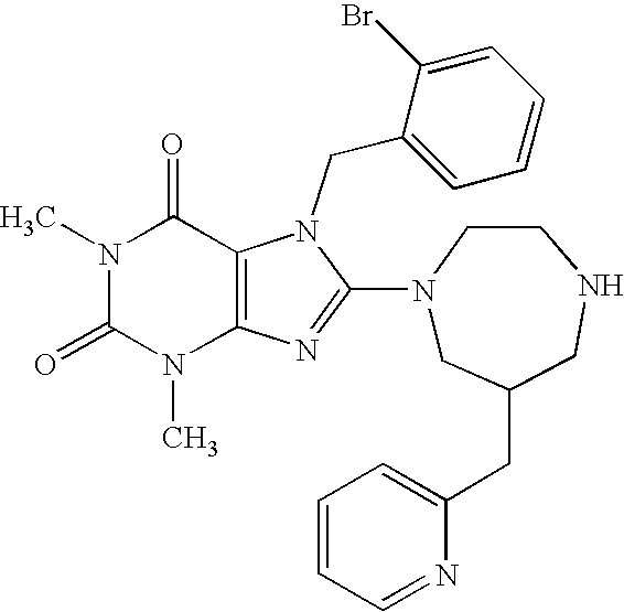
N1(C)C(=O)N(C)C2=C(C1=O)N(CC1=CC=CC=C1Br)C(N1CC(CC3=CC=CC=N3)CNCC1)=N2
